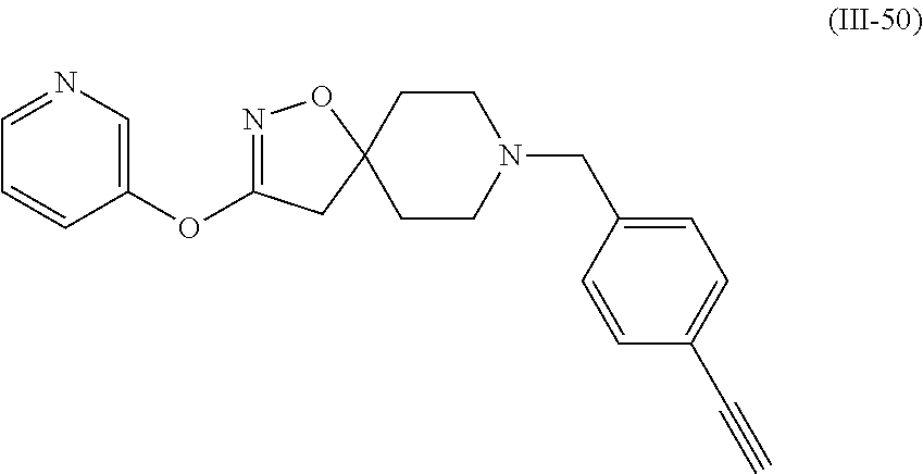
C1CC2(CCN1CC1=CC=C(C#C)C=C1)ON=C(OC1=CN=CC=C1)C2
